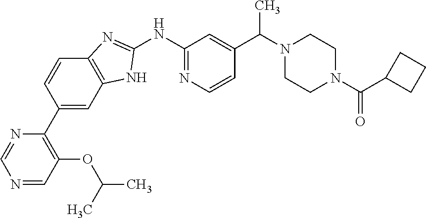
C1=NC(C2=CC3=C(C=C2)N=C(NC2=NC=CC(C(N4CCN(C(=O)C5CCC5)CC4)C)=C2)N3)=C(OC(C)C)C=N1
